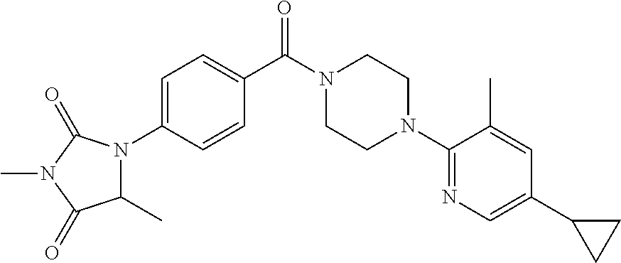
N1(C(C2=CC=C(N3C(C)C(=O)N(C)C3=O)C=C2)=O)CCN(C2=NC=C(C3CC3)C=C2C)CC1
